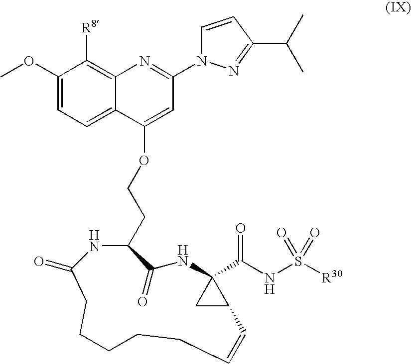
C1(OC)=CC=C2C(=C1[R8])N=C(N1C=CC(C(C)C)=N1)C=C2OCCC1C(=O)NC2(C(NS([R30])(=O)=O)=O)CC2C=CCCCCCC(=O)N1
